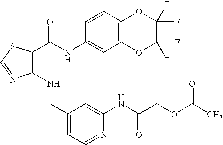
C1(CNC2=C(C(=O)NC3=CC4=C(C=C3)OC(F)(F)C(F)(F)O4)SC=N2)=CC=NC(NC(COC(C)=O)=O)=C1
